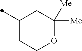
C1([Me])([Me])OCCC(C)C1
